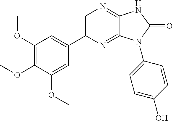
C1(OC)=C(OC)C(OC)=CC(C2=CN=C3C(=N2)N(C2=CC=C(O)C=C2)C(=O)N3)=C1
